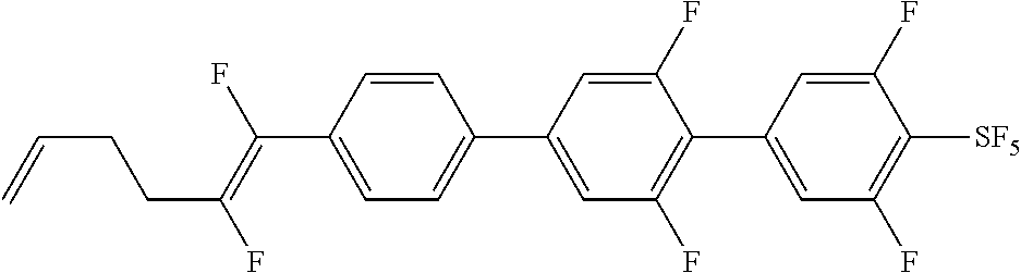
C1=CC(C(=C(F)CCC=C)F)=CC=C1C1=CC(F)=C(C2=CC(F)=C([SF5])C(F)=C2)C(F)=C1
